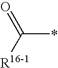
C(*)([R16-1])=O
